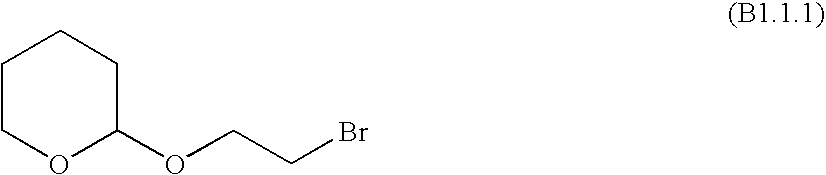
C1COC(OCCBr)CC1
